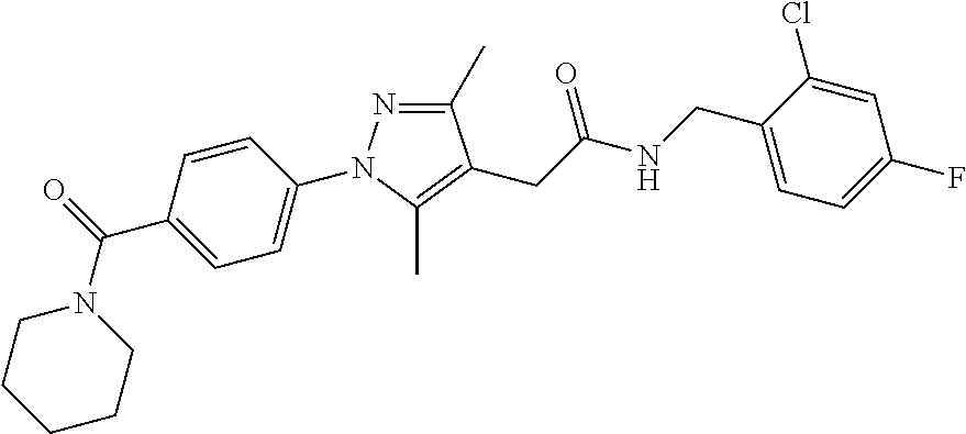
C1(C)=NN(C2=CC=C(C(N3CCCCC3)=O)C=C2)C(C)=C1CC(NCC1=CC=C(F)C=C1Cl)=O
